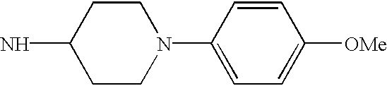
C1CN(C2=CC=C([OMe])C=C2)CCC1N
